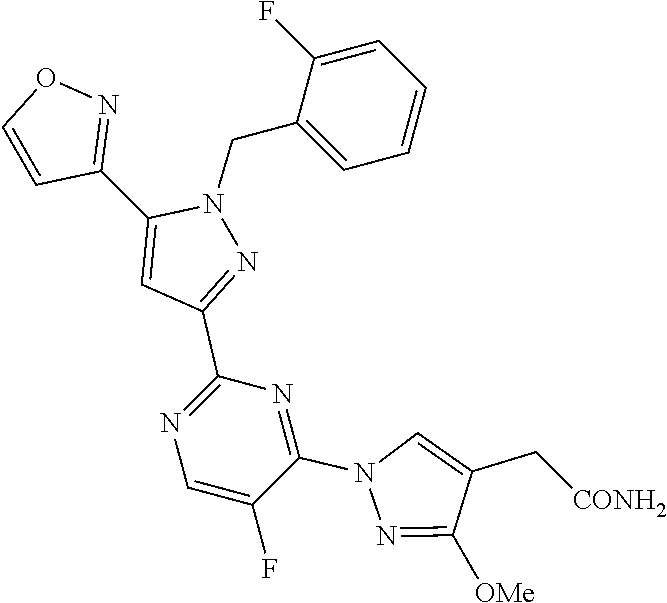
C1(C2=CC(C3=NC=C(F)C(N4N=C([OMe])C(C[CONH2])=C4)=N3)=NN2CC2=CC=CC=C2F)=NOC=C1
